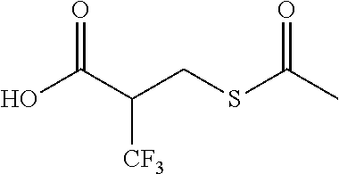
OC(C(CSC(C)=O)[CF3])=O
